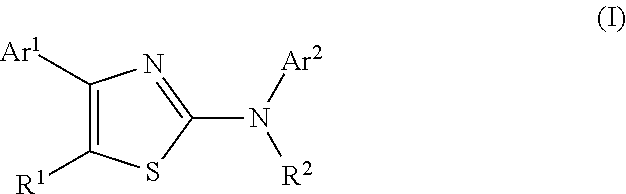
C1([Ar1])=C([R1])SC(N([Ar2])[R2])=N1
